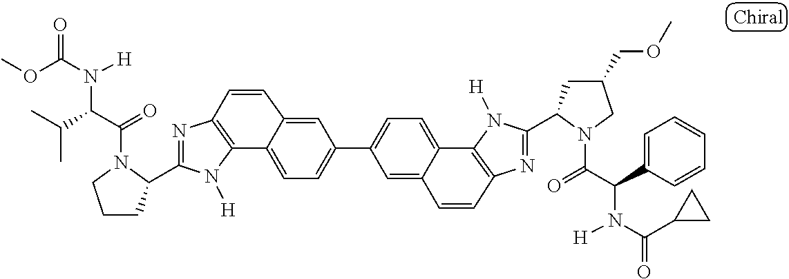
C12=C(N=C(C3CCCN3C(=O)C(C(C)C)N([H])C(OC)=O)N1[H])C=CC1=CC(C3=CC=C4C5=C(N=C(C6CC(COC)CN6C(=O)C(C6=CC=CC=C6)N([H])C(C6CC6)=O)N5[H])C=CC4=C3)=CC=C21
